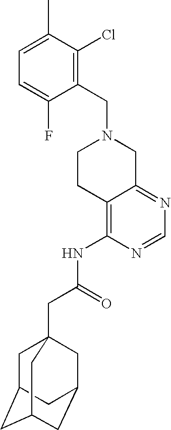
C1(CN2CCC3=C(NC(CC45CC6CC(CC(C4)C6)C5)=O)N=CN=C3C2)=C(Cl)C(C)=CC=C1F
